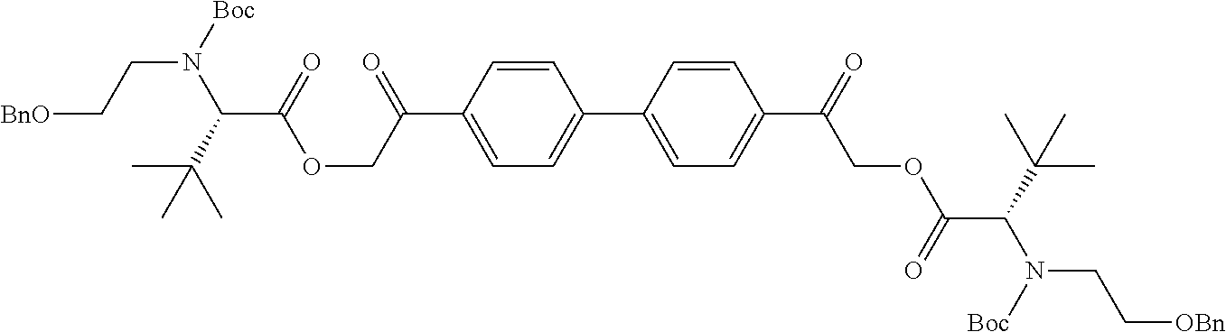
[BnO]CCN([Boc])C(C(=O)OCC(C1=CC=C(C2=CC=C(C(=O)COC(C(N([Boc])CC[OBn])C(C)(C)C)=O)C=C2)C=C1)=O)C(C)(C)C
